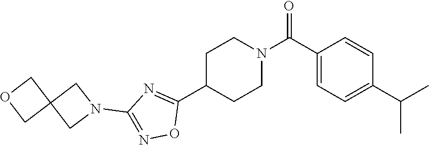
C1C(C2=NC(N3CC4(C3)COC4)=NO2)CCN(C(=O)C2=CC=C(C(C)C)C=C2)C1
